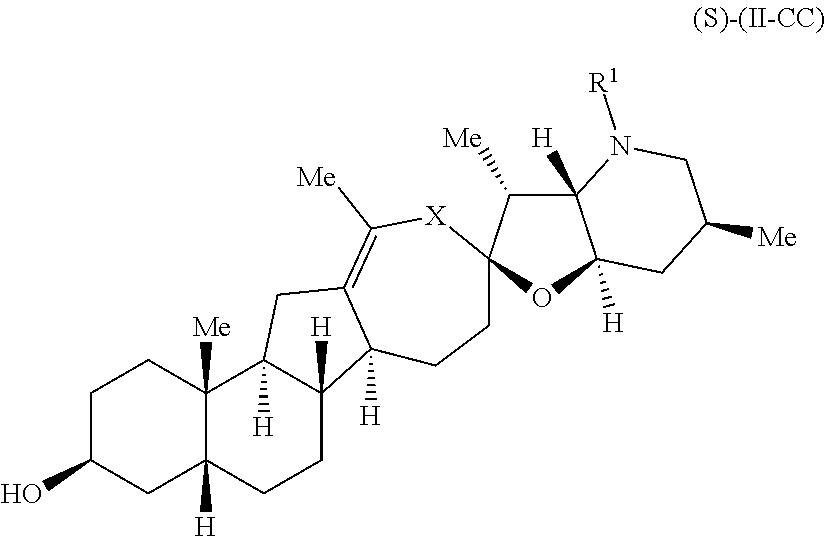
C1C(O)CC2([H])C([Me])(C1)C1([H])C([H])(CC2)C2([H])C(=C([Me])[X]C3(CC2)C([Me])C2([H])C([H])(O3)CC([Me])CN2[R1])C1
